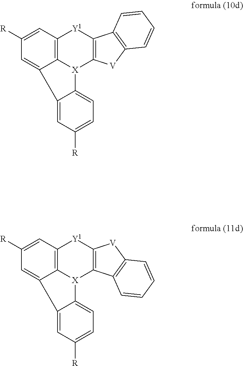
C12=C3C=C([R])C=C1C1=CC([R])=CC=C1[X]2C1=C([Y1]3)C2=C([V]1)C=CC=C2.C12=C3C=C([R])C=C1C1=CC([R])=CC=C1[X]2C1=C([Y1]3)[V]C2=C1C=CC=C2
